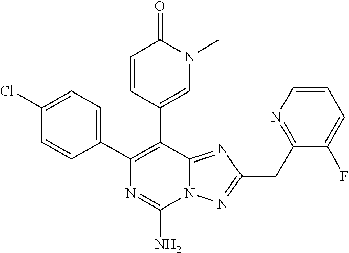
N12C(=NC(CC3=NC=CC=C3F)=N1)C(C1=CN(C)C(=O)C=C1)=C(C1=CC=C(Cl)C=C1)N=C2N
